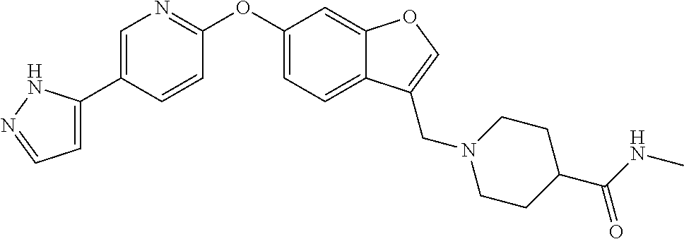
C1=C(C2=CN=C(OC3=CC=C4C(=C3)OC=C4CN3CCC(C(=O)NC)CC3)C=C2)NN=C1
